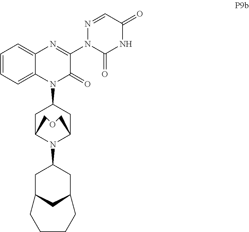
C1=CC=C2C(=C1)N=C(N1C(=O)NC(=O)C=N1)C(=O)N2C1CC2N(C3CC4CC(C3)CCCC4)C(C1)COC2
